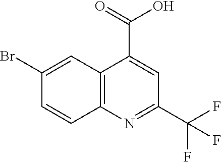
C12=C(N=C(C(F)(F)F)C=C1C(=O)O)C=CC(Br)=C2
